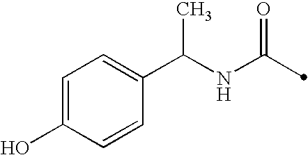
C(NC(=O)C)(C1=CC=C(O)C=C1)C
